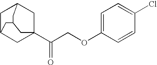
C1C2CC3(C(COC4=CC=C(Cl)C=C4)=O)CC1CC(C3)C2
